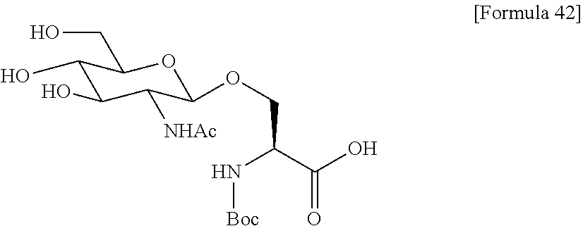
C1(O)C(O)C([NHAc])C(OCC(C(O)=O)N[Boc])OC1CO
